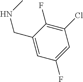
C1(Cl)=C(F)C(CNC)=CC(F)=C1
